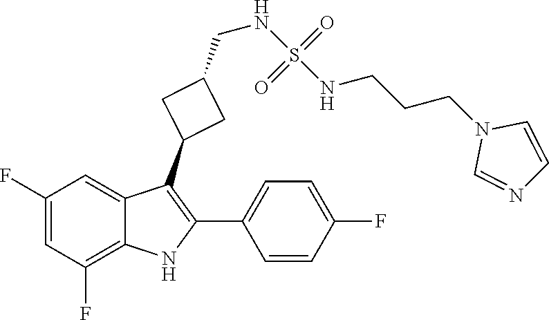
C1(F)=CC(F)=C2C(=C1)C(C1CC(CNS(=O)(=O)NCCCN3C=NC=C3)C1)=C(C1=CC=C(F)C=C1)N2
